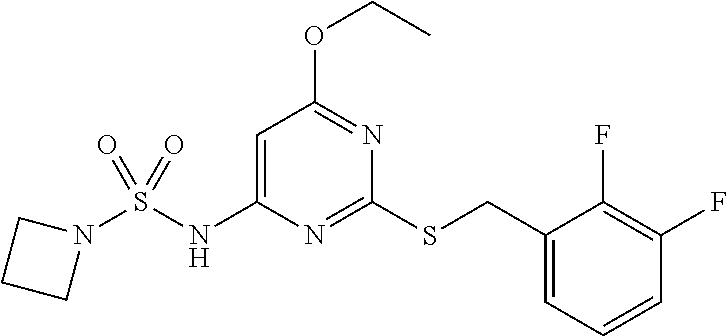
C1(CSC2=NC(NS(N3CCC3)(=O)=O)=CC(OCC)=N2)=CC=CC(F)=C1F
